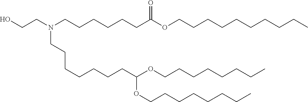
OCCN(CCCCCCC(OCCCCCCCCCC)=O)CCCCCCCC(OCCCCCCCC)OCCCCCCCC
